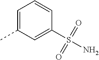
C1=C(C)C=C(S(=O)(=O)N)C=C1
